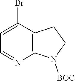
C1(Br)=CC=NC2=C1CCN2[BOC]
